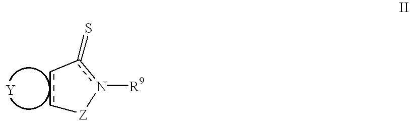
c1c-c(=S)n([R9])[Z]1
